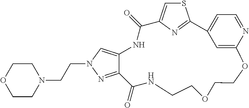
C12=NN(CCN3CCOCC3)C=C1NC(=O)C1=CSC(=N1)C1=CC=NC(=C1)OCCOCCNC2=O
